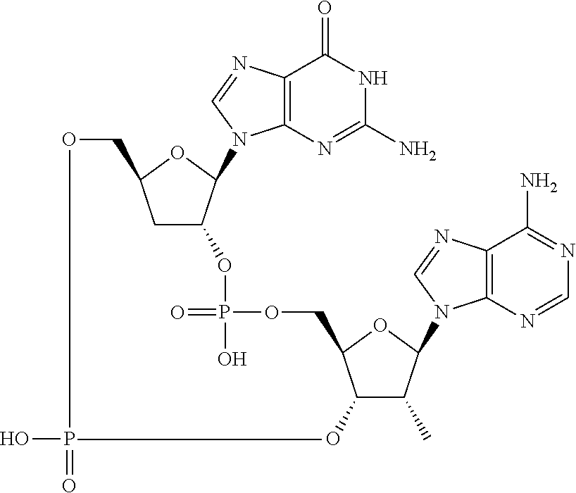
OP=O.C12=C(N=C(N)NC1=O)N(C1C(OP(=O)(O)OCC3C(O)C(C)C(N4C5=C(C(N)=NC=N5)N=C4)O3)CC(CO)O1)C=N2
